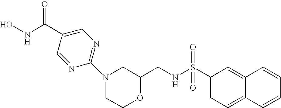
C1(N2CCOC(CNS(C3=CC=C4C(=C3)C=CC=C4)(=O)=O)C2)=NC=C(C(NO)=O)C=N1
